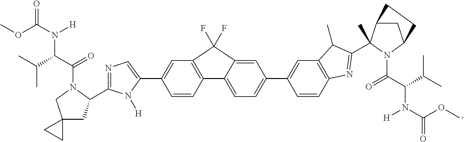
N1=C(C2CC3(CN2C(C(N(C(OC)=O)[H])C(C)C)=O)CC3)N([H])C(C2=CC3=C(C=C2)C2=CC=C(C4=CC5=C(C=C4)N=C(C4(C)C6CC(N4C(C(N(C(OC)=O)[H])C(C)C)=O)CC6)C5C)C=C2C3(F)F)=C1
